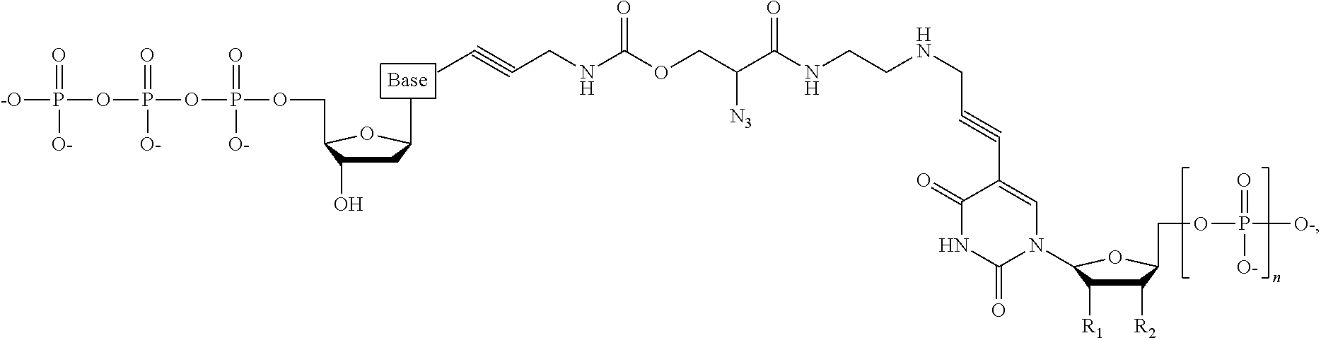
C1C(O)C(COP(OP(OP([-O])(=O)[O-])(=O)[O-])(=O)[O-])OC1C.CC#CCNC(OCC(C(NCCNCC#CC1=CN(C2C([R1])C([R2])C(COP([O-])(=O)[O-])O2)C(=O)NC1=O)=O)[N3])=O
